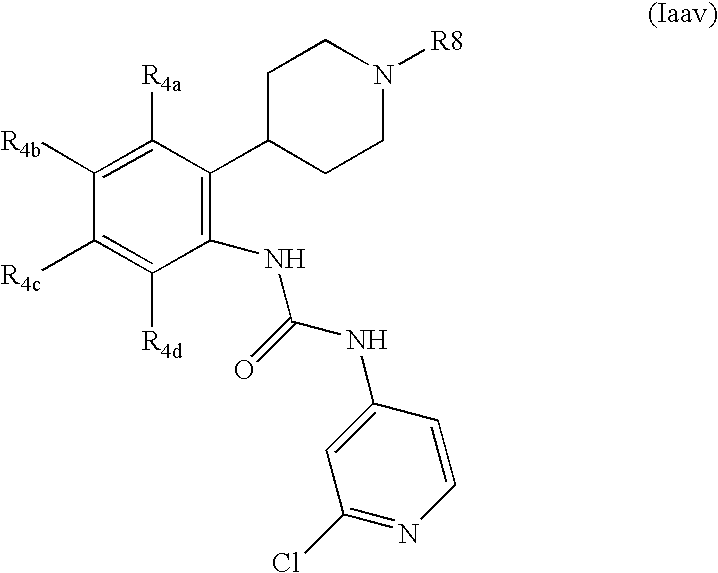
C1([R4b])=C([R4a])C(C2CCN([R8])CC2)=C(NC(NC2=CC(Cl)=NC=C2)=O)C([R4d])=C1[R4c]
